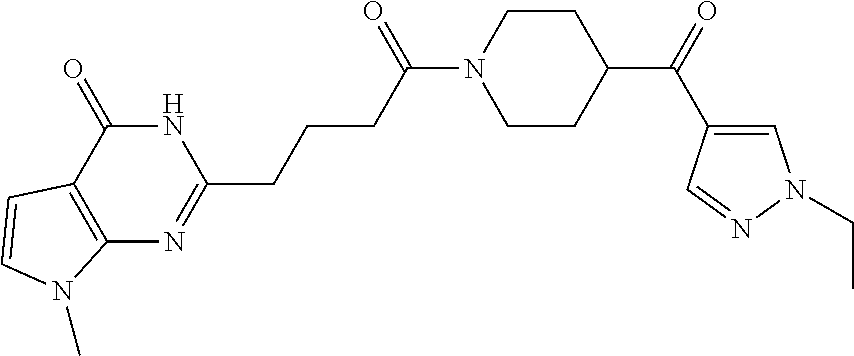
C12=C(C(=O)NC(CCCC(=O)N3CCC(C(=O)C4=CN(CC)N=C4)CC3)=N1)C=CN2C
